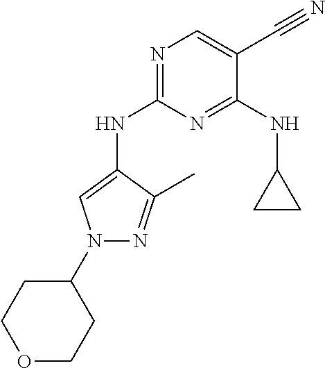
C1(N2N=C(C)C(NC3=NC=C(C#N)C(NC4CC4)=N3)=C2)CCOCC1
